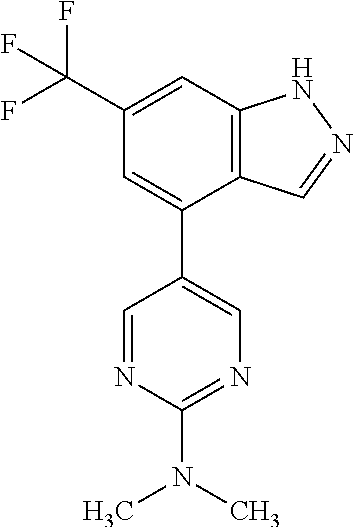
C12=C(C=C(C(F)(F)F)C=C1C1=CN=C(N(C)C)N=C1)NN=C2
